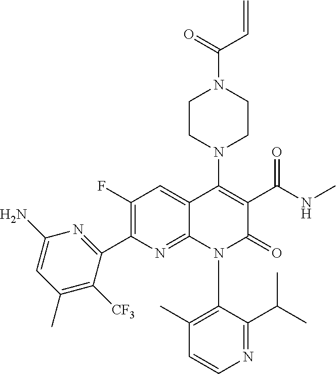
C1=CN=C(C(C)C)C(N2C(=O)C(C(NC)=O)=C(N3CCN(C(C=C)=O)CC3)C3=CC(F)=C(C4=NC(N)=CC(C)=C4[CF3])N=C23)=C1C
